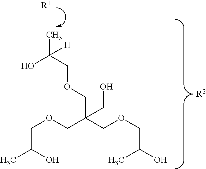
CC(O)COCC(COCC(O)C)(COCC(C)(O)[H])CO.[R1].[R2]
